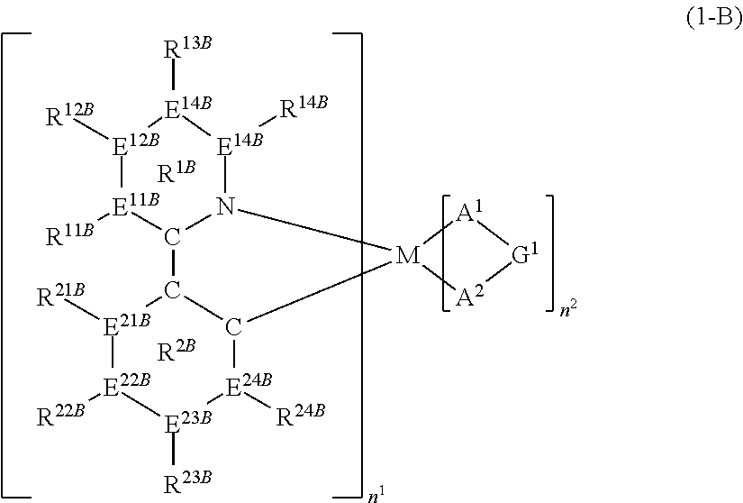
[R2B].C12C3C([E24B]([R24B])[E23B]([R23B])[E22B]([R22B])[E21B]3[R21B])[M]3([A2][G1][A1]3)N1[E14B]([R14B])[E14B]([R13B])[E12B]([R12B])[E11B]2[R11B].[R1B]
